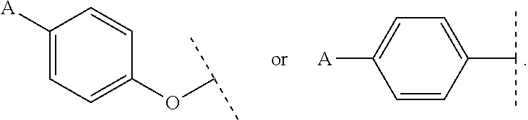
C1([A])=CC=C(OC(C)C)C=C1.C1=CC(C(C)C)=CC=C1[A]
